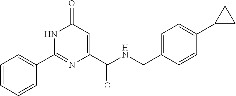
C1(=O)C=C(C(NCC2=CC=C(C3CC3)C=C2)=O)N=C(C2=CC=CC=C2)N1
